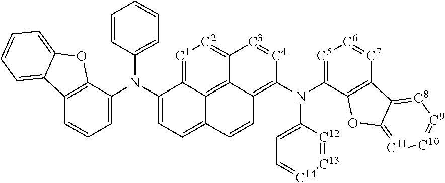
C12=C(C(N(C3=CC=C4C5=C6C(=[C2][C1]=C35)[C3]=[C4]C(N(C3=[C5][C6]=[C7]C5=C3OC3=[C11][C10]=[C9][C8]=C53)C3=CC=[C14][C13]=[C12]3)=C6C=C4)C3=CC=CC=C3)=CC=C1)OC1=CC=CC=C21
